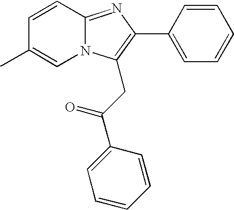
C1=CC2=NC(C3=CC=CC=C3)=C(CC(=O)C3=CC=CC=C3)N2C=C1C
